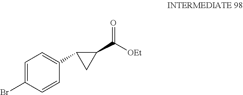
C1=C(Br)C=CC(C2CC2C([OEt])=O)=C1
